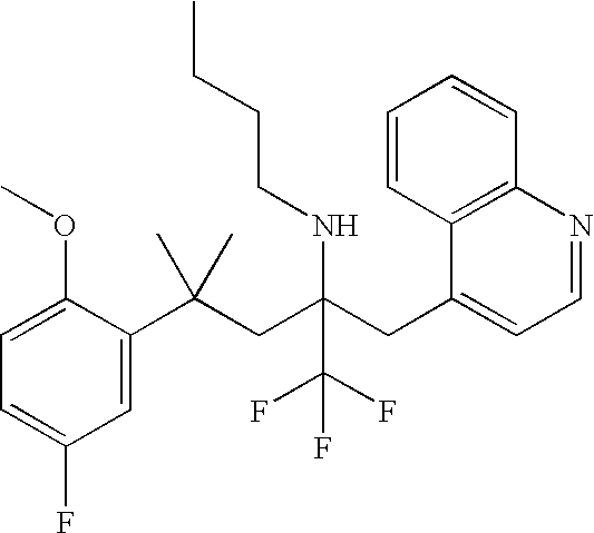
C1=C(C(CC(CC2=CC=NC3=C2C=CC=C3)(NCCCC)C(F)(F)F)(C)C)C(OC)=CC=C1F
